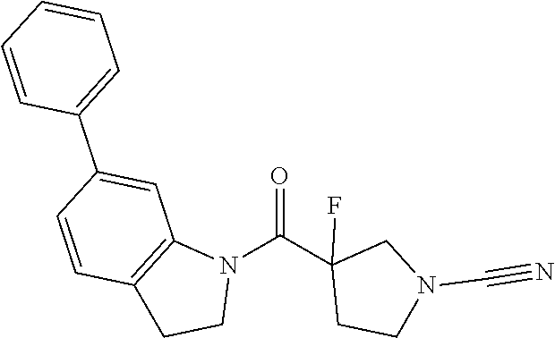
N1(C(C2(F)CCN(C#N)C2)=O)C2=C(CC1)C=CC(C1=CC=CC=C1)=C2
